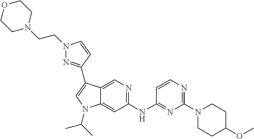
C1(NC2=NC(N3CCC(OC)CC3)=NC=C2)=NC=C2C(=C1)N(C(C)C)C=C2C1=NN(CCN2CCOCC2)C=C1
